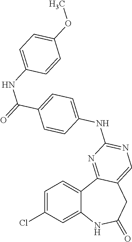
C1=C(Cl)C=C2C(=C1)C1=NC(NC3=CC=C(C(=O)NC4=CC=C(OC)C=C4)C=C3)=NC=C1CC(=O)N2
